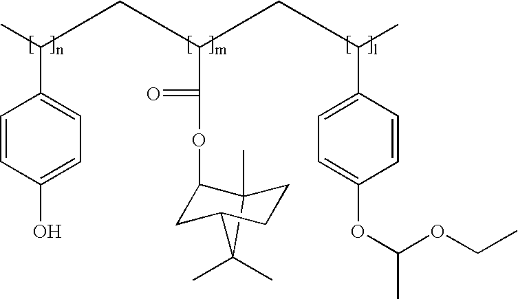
C1=CC(O)=CC=C1C(C)CC(C(=O)OC1C2(C)C(C)(C)C(CC2)C1)CC(C)C1=CC=C(OC(OCC)C)C=C1
